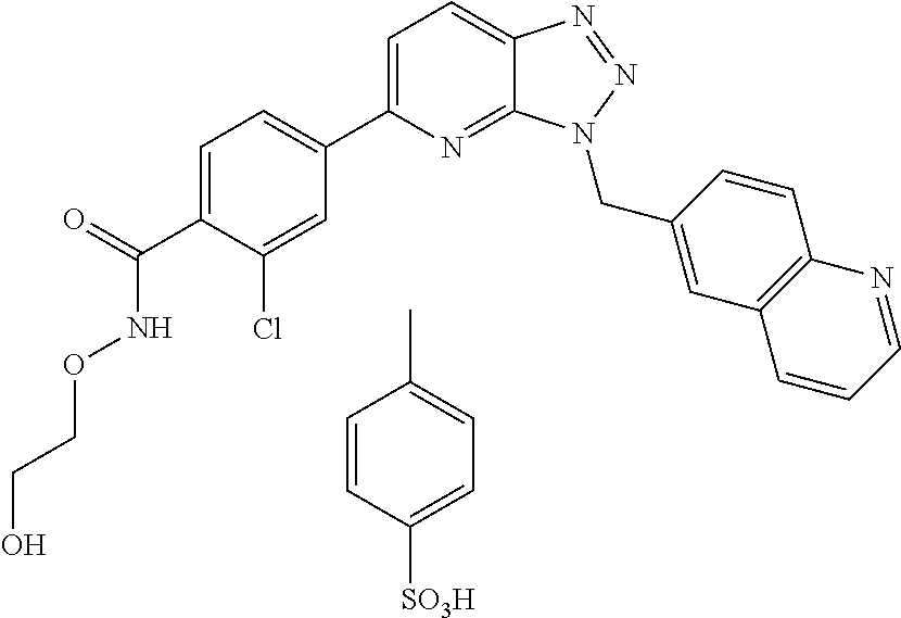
C1=C(C2=CC=C(C(=O)NOCCO)C(Cl)=C2)N=C2C(=C1)N=NN2CC1=CC2=C(C=C1)N=CC=C2.CC1=CC=C([SO3H])C=C1
